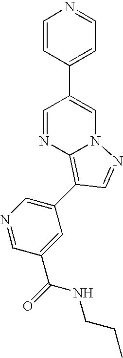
C1=CC(C2=CN3C(=C(C4=CN=CC(C(=O)NCCC)=C4)C=N3)N=C2)=CC=N1
